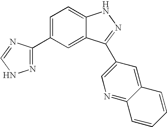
C1(C2=NNC=N2)=CC=C2C(=C1)C(C1=CN=C3C(=C1)C=CC=C3)=NN2
